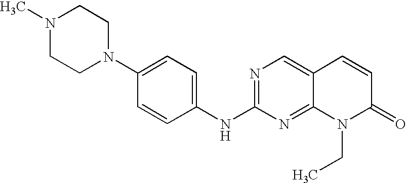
N1(C)CCN(C2=CC=C(NC3=NC=C4C(=N3)N(CC)C(=O)C=C4)C=C2)CC1
